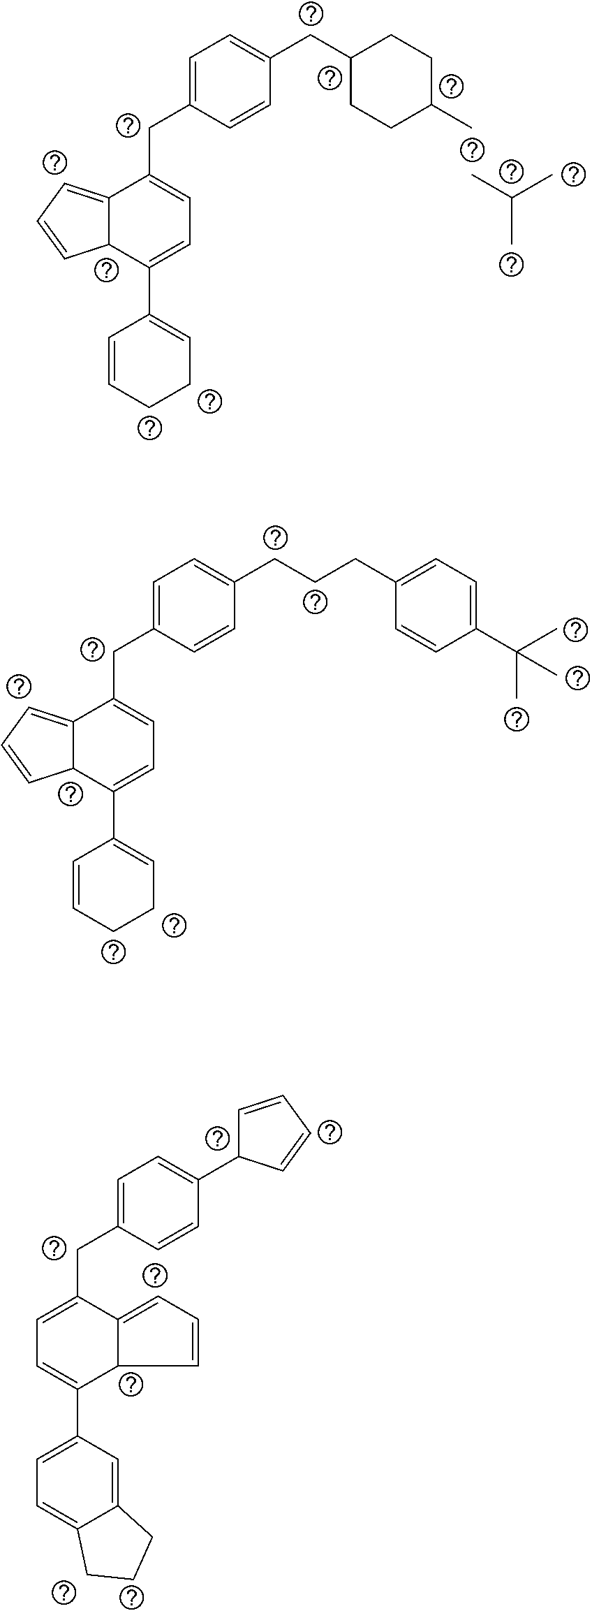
C1=CC(CC2=CC=C(C3=CC=C4C(=C3)CCC4)C3C2=CC=C3)=CC=C1C1C=CC=C1.C(C1CCC(C)CC1)C1=CC=C(CC2=CC=C(C3=CCCC=C3)C3C2=CC=C3)C=C1.CC(C)C.C(CCC1=CC=C(C(C)(C)C)C=C1)C1=CC=C(CC2=CC=C(C3=CCCC=C3)C3C2=CC=C3)C=C1
